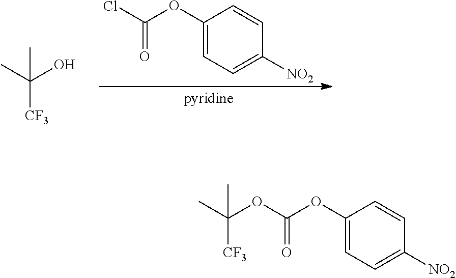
C1(OC(Cl)=O)=CC=C([NO2])C=C1.CC(O)([CF3])C.C1(OC(OC(C)([CF3])C)=O)=CC=C([NO2])C=C1
